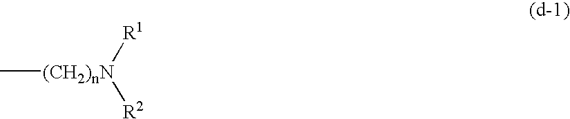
C[(CH2)nN]([R1])[R2]
